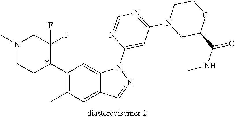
C1(C2C(F)(F)CN(C)CC2)=C(C)C=C2C(=C1)N(C1=CC(N3CC(C(NC)=O)OCC3)=NC=N1)N=C2
